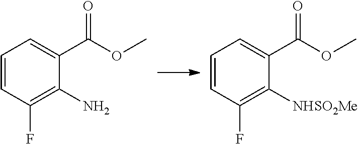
C1=CC(F)=C(N)C(C(OC)=O)=C1.C1=CC(F)=C([NHSO2Me])C(C(OC)=O)=C1
